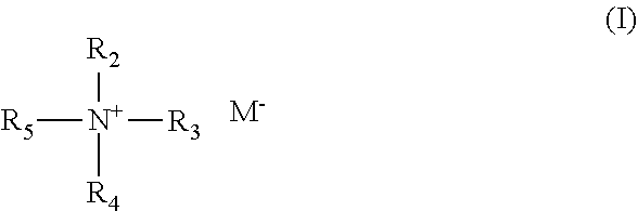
[R5][N+]([R3])([R2])[R4].[M-]
